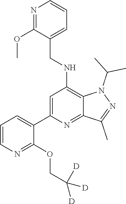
C1(C2=CC=CN=C2OCC([D])([D])[D])=CC(NCC2=CC=CN=C2OC)=C2C(=N1)C(C)=NN2C(C)C
